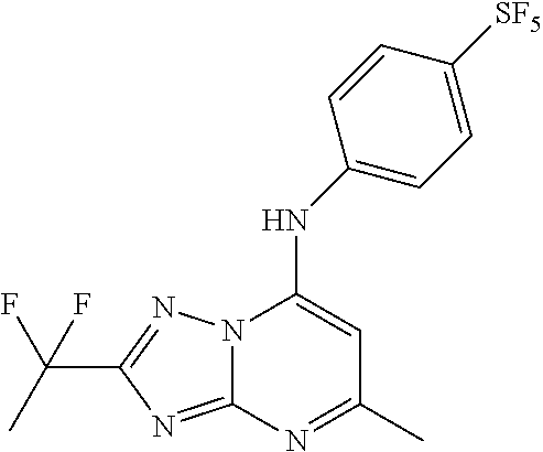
C1(NC2=CC=C([SF5])C=C2)=CC(C)=NC2=NC(C(C)(F)F)=NN12
